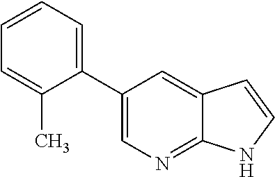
C1(C2=CN=C3C(=C2)C=CN3)=CC=CC=C1C
